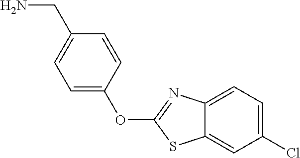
C1(Cl)=CC=C2C(=C1)SC(OC1=CC=C(CN)C=C1)=N2
